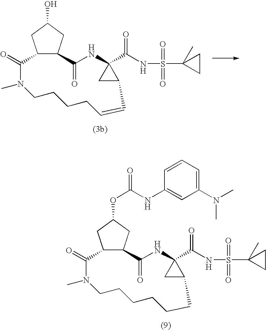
C12C(CC(O)C1)C(=O)NC1(C(NS(=O)(=O)C3(C)CC3)=O)CC1C=CCCCCN(C)C2=O.C12C(CC(OC(NC3=CC(N(C)C)=CC=C3)=O)C1)C(=O)NC1(C(NS(=O)(=O)C3(C)CC3)=O)CC1CCCCCCN(C)C2=O
